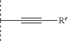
CC(C)C#C[Re]
